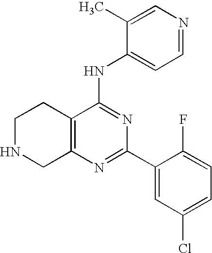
C12=C(C(NC3=CC=NC=C3C)=NC(C3=CC(Cl)=CC=C3F)=N1)CCNC2
